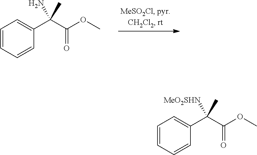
C1=CC=CC(C(C(OC)=O)(C)N)=C1.C1=CC=CC(C(C(OC)=O)(C)[MeO2SHN])=C1
